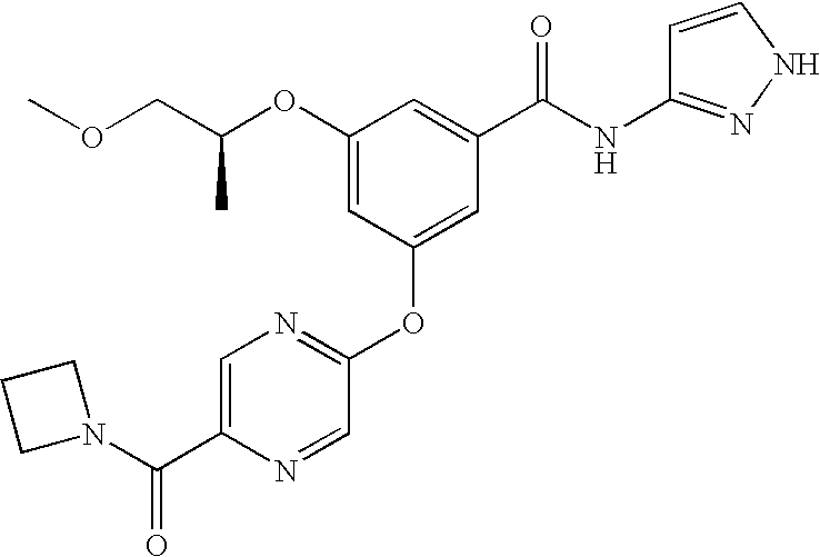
C(C(OC1=CC(OC2=NC=C(C(N3CCC3)=O)N=C2)=CC(C(NC2=NNC=C2)=O)=C1)C)OC
